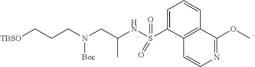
C1=C(S(NC(CN(CCC[TBSO])[Boc])C)(=O)=O)C2=C(C=C1)C(OC)=NC=C2
